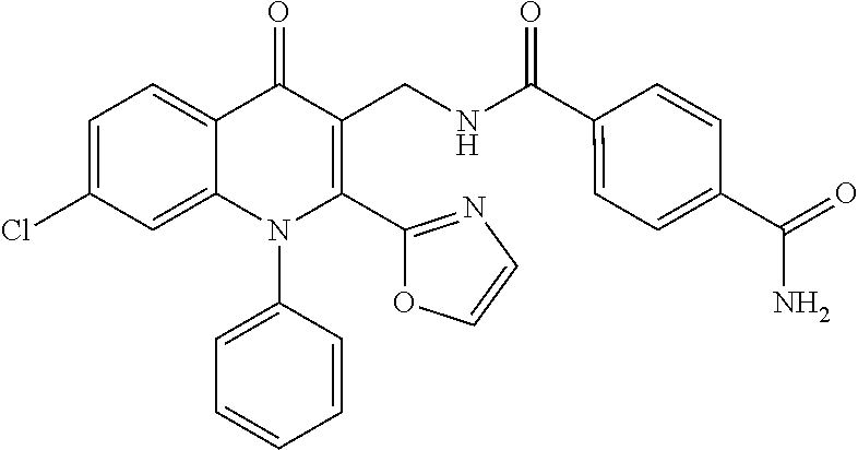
C1=C(Cl)C=C2C(=C1)C(=O)C(CNC(C1=CC=C(C(N)=O)C=C1)=O)=C(C1=NC=CO1)N2C1=CC=CC=C1
